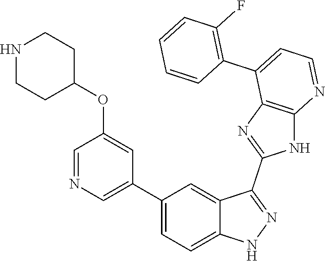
C1(C2=CC=C3C(=C2)C(C2=NC4=C(N2)N=CC=C4C2=C(F)C=CC=C2)=NN3)=CN=CC(OC2CCNCC2)=C1
